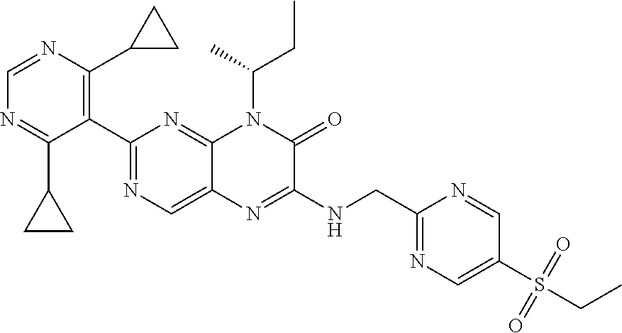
C1=NC(C2CC2)=C(C2=NC=C3C(=N2)N(C(C)CC)C(=O)C(NCC2=NC=C(S(CC)(=O)=O)C=N2)=N3)C(C2CC2)=N1
